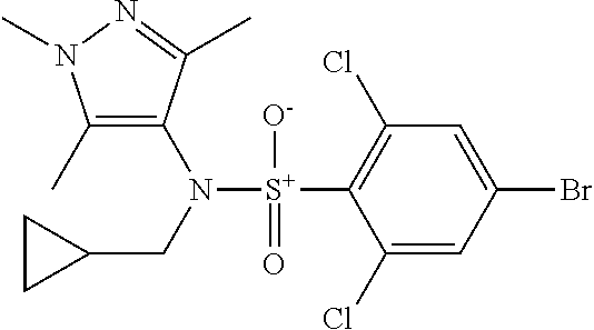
C1(C)=C(N([S+](C2=C(Cl)C=C(Br)C=C2Cl)([O-])=O)CC2CC2)C(C)=NN1C
